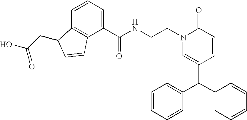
N(CCN1C=C(C(C2=CC=CC=C2)C2=CC=CC=C2)C=CC1=O)C(C1=CC=CC2=C1C=CC2CC(O)=O)=O
